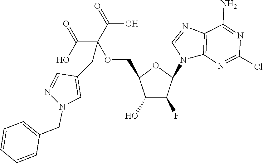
C1(O)C(F)C(N2C3=C(N=C2)C(N)=NC(Cl)=N3)OC1COC(C(O)=O)(C(O)=O)CC1=CN(CC2=CC=CC=C2)N=C1
